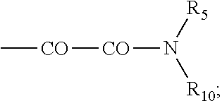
C[CO][CO]N([R5])[R10]
